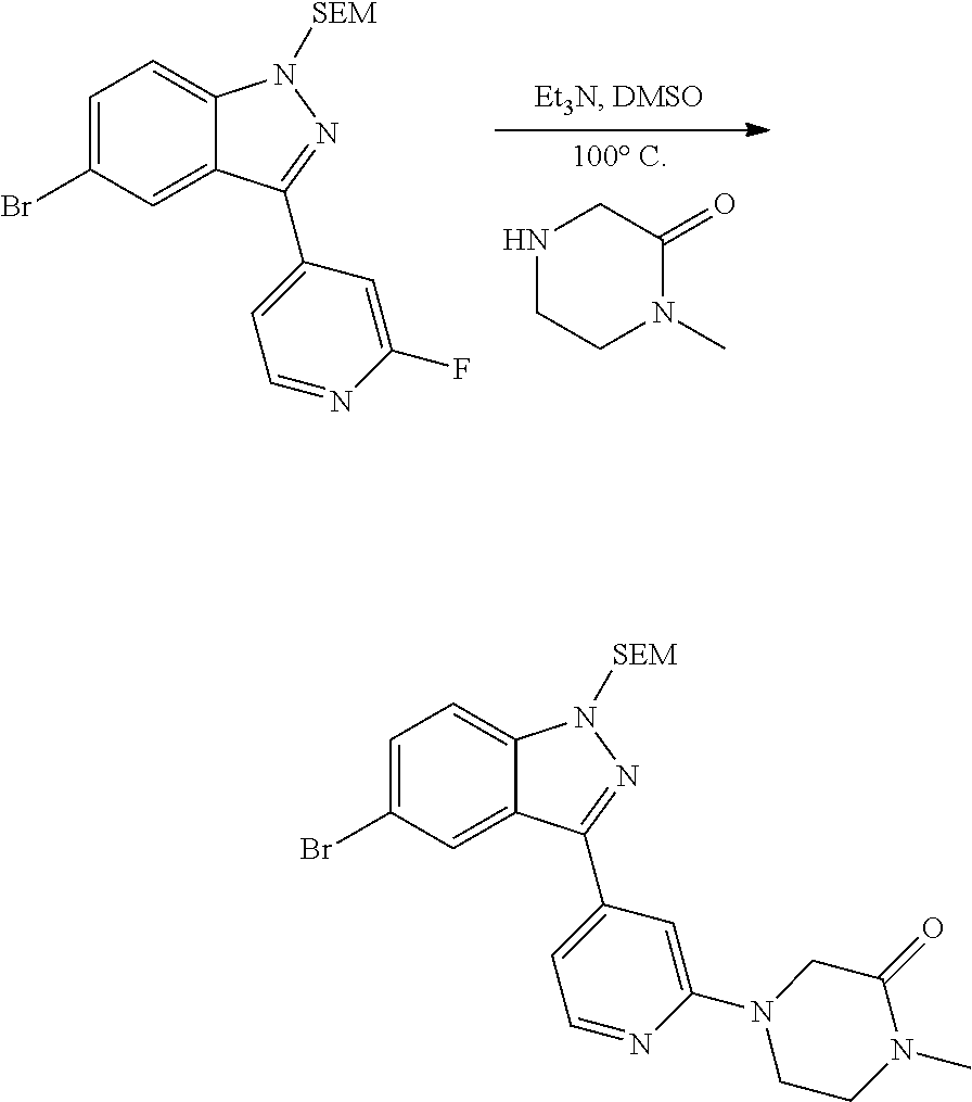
C1=C(Br)C=C2C(=C1)N([SEM])N=C2C1=CC=NC(N2CCN(C)C(=O)C2)=C1.C1=C(Br)C=C2C(=C1)N([SEM])N=C2C1=CC=NC(F)=C1.N1CCN(C)C(=O)C1
